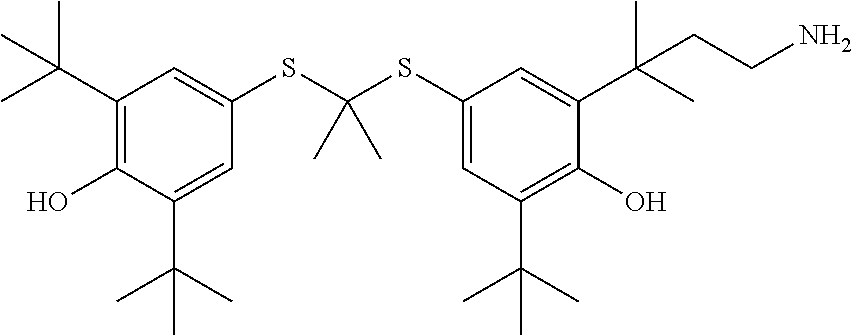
C1(C(C)(C)C)=C(O)C(C(C)(C)C)=CC(SC(SC2=CC(C(C)(C)C)=C(O)C(C(C)(C)CCN)=C2)(C)C)=C1
